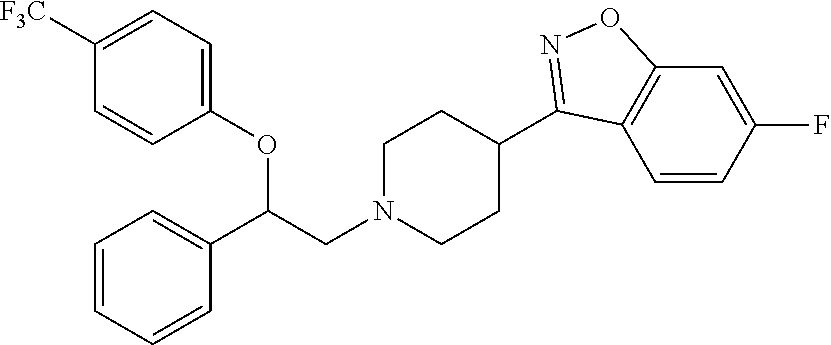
C1(OC(CN2CCC(C3=NOC4=C3C=CC(F)=C4)CC2)C2=CC=CC=C2)=CC=C([F3C])C=C1
